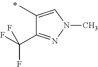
CC1=CN(C)N=C1C(F)(F)F
